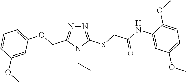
N1=C(SCC(NC2=CC(OC)=CC=C2OC)=O)N(CC)C(COC2=CC=CC(OC)=C2)=N1
